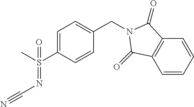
C1=C(S(C)(=NC#N)=O)C=CC(CN2C(=O)C3=C(C=CC=C3)C2=O)=C1
